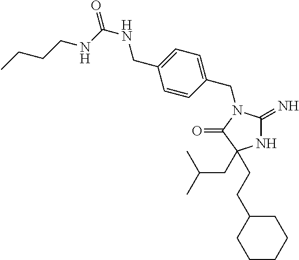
N1C(=N)N(CC2=CC=C(CNC(=O)NCCCC)C=C2)C(=O)C1(CCC1CCCCC1)CC(C)C
